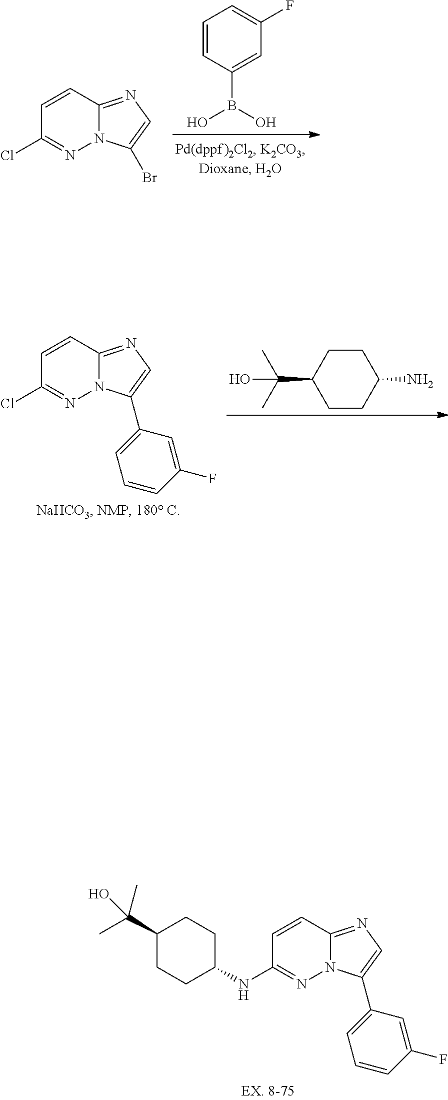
C1=CC(B(O)O)=CC(F)=C1.C1=CC(Cl)=NN2C1=NC=C2Br.C1=CC(Cl)=NN2C1=NC=C2C1=CC=CC(F)=C1.C1CC(N)CCC1C(C)(C)O.C1(C(C)(O)C)CCC(NC2=NN3C(=NC=C3C3=CC=CC(F)=C3)C=C2)CC1
